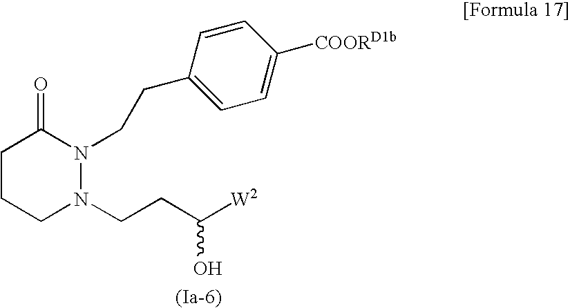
C1CCN(CCC([W2])O)N(CCC2=CC=C([COORD1b])C=C2)C1=O
